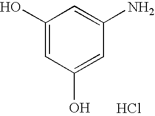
C1(O)=CC(O)=CC(N)=C1.Cl
